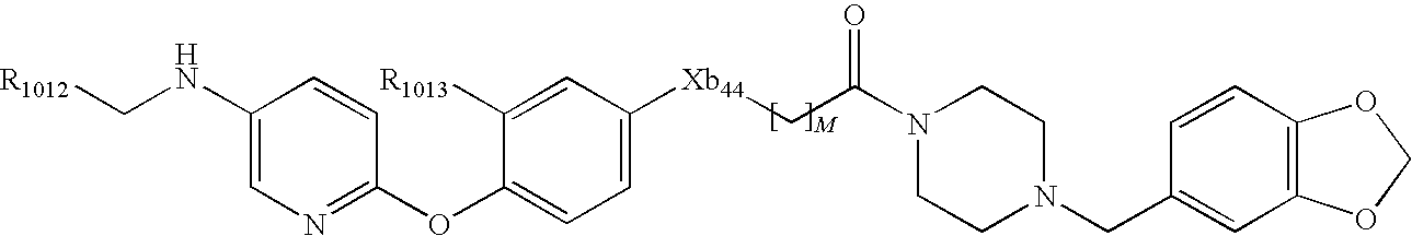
C1(NC[R1012])=CN=C(OC2=CC=C([Xb44]CC(=O)N3CCN(CC4=CC5=C(C=C4)OCO5)CC3)C=C2[R1013])C=C1
